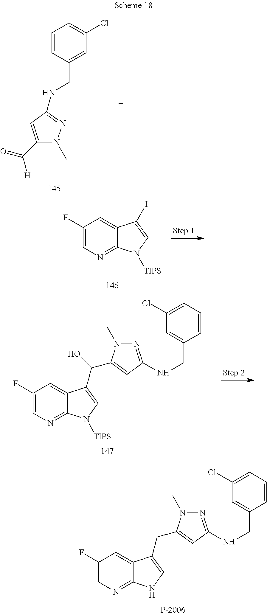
C1(F)=CN=C2C(=C1)C(CC1=CC(NCC3=CC(Cl)=CC=C3)=NN1C)=CN2.C1=CC(CNC2=NN(C)C(C(=O)[H])=C2)=CC(Cl)=C1.C1(F)=CN=C2C(=C1)C(I)=CN2[TIPS].C1(F)=CN=C2C(=C1)C(C(O)C1=CC(NCC3=CC(Cl)=CC=C3)=NN1C)=CN2[TIPS]
